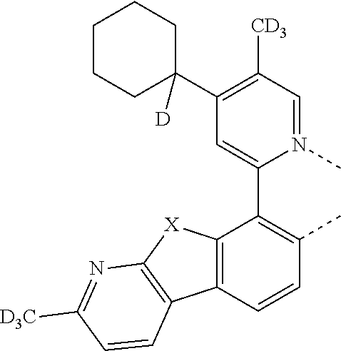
C12=C(C=CC(C)=C1C1=CC(C3([D])CCCCC3)=C([CD3])C=N1C)C1=C([X]2)N=C([D3C])C=C1
